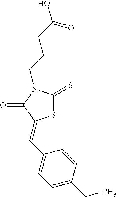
S1C(=S)N(CCCC(O)=O)C(=O)C1=CC1=CC=C(CC)C=C1
